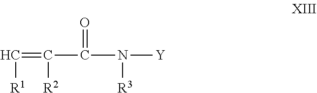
C(N([Y])[R3])(C(=C[R1])[R2])=O
